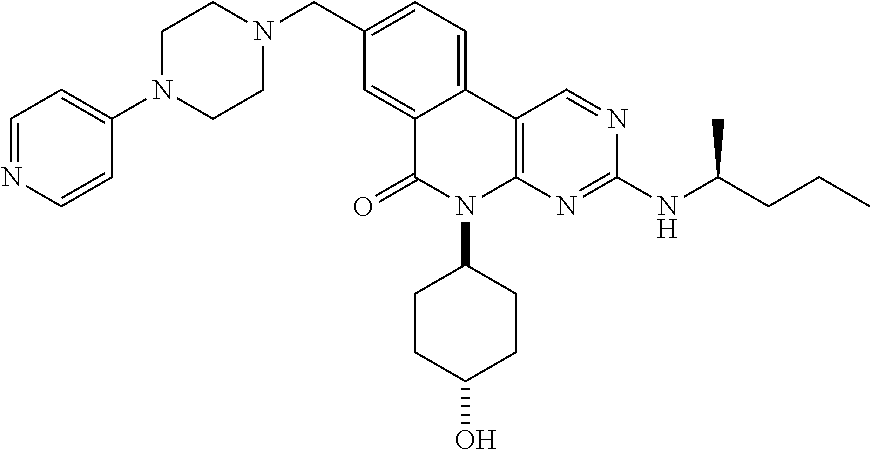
C1N(C2=CC=NC=C2)CCN(CC2=CC=C3C(=C2)C(=O)N(C2CCC(O)CC2)C2=C3C=NC(NC(CCC)C)=N2)C1
